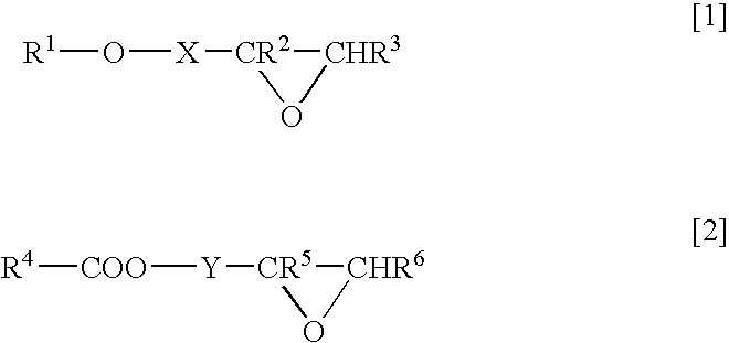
[R1]O[X][CR2]1O[CHR3]1.[COO]([Y][CR5]1O[CHR6]1)[R4]
